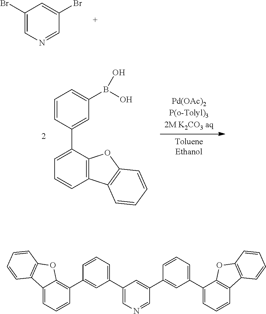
C1(Br)=CN=CC(Br)=C1.C1=CC(C2=CC=CC3=C2OC2=C3C=CC=C2)=CC(B(O)O)=C1.C1=CC(C2=C3C(=CC=C2)C2=C(O3)C=CC=C2)=CC(C2=CN=CC(C3=CC(C4=CC=CC5=C4OC4=C5C=CC=C4)=CC=C3)=C2)=C1
